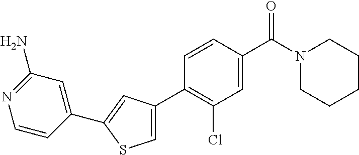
C1(C2=C(Cl)C=C(C(N3CCCCC3)=O)C=C2)=CSC(C2=CC(N)=NC=C2)=C1
